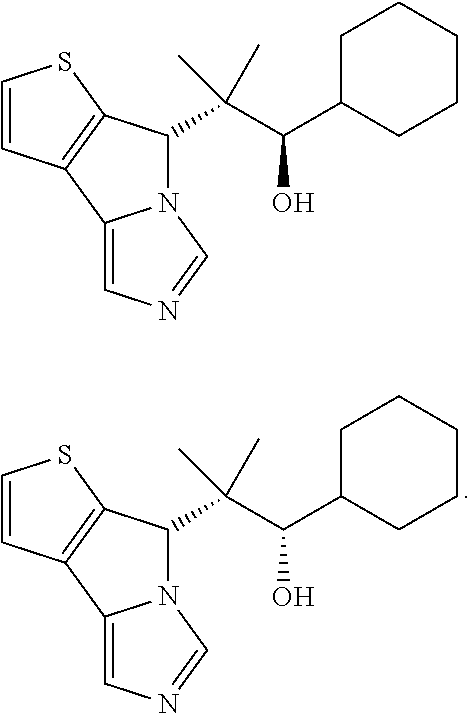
C1(C(C(C2CCCCC2)O)(C)C)N2C(=CN=C2)C2=C1SC=C2.C1(C(C(C2CCCCC2)O)(C)C)N2C(=CN=C2)C2=C1SC=C2
